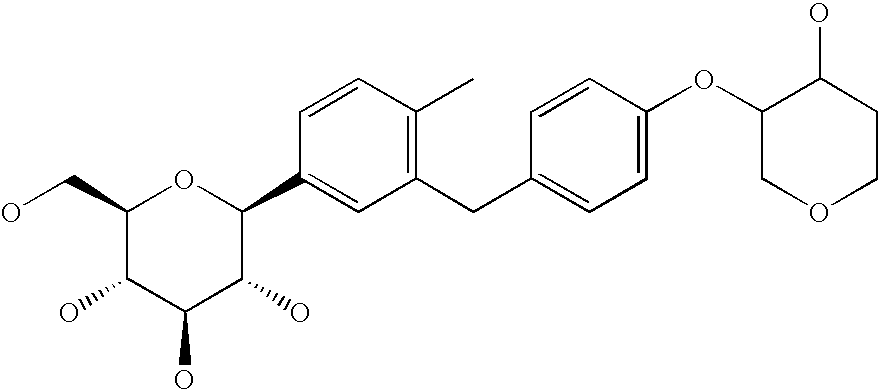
C1(CO)C(O)C(O)C(O)C(C2=CC(CC3=CC=C(OC4COCCC4O)C=C3)=C(C)C=C2)O1
